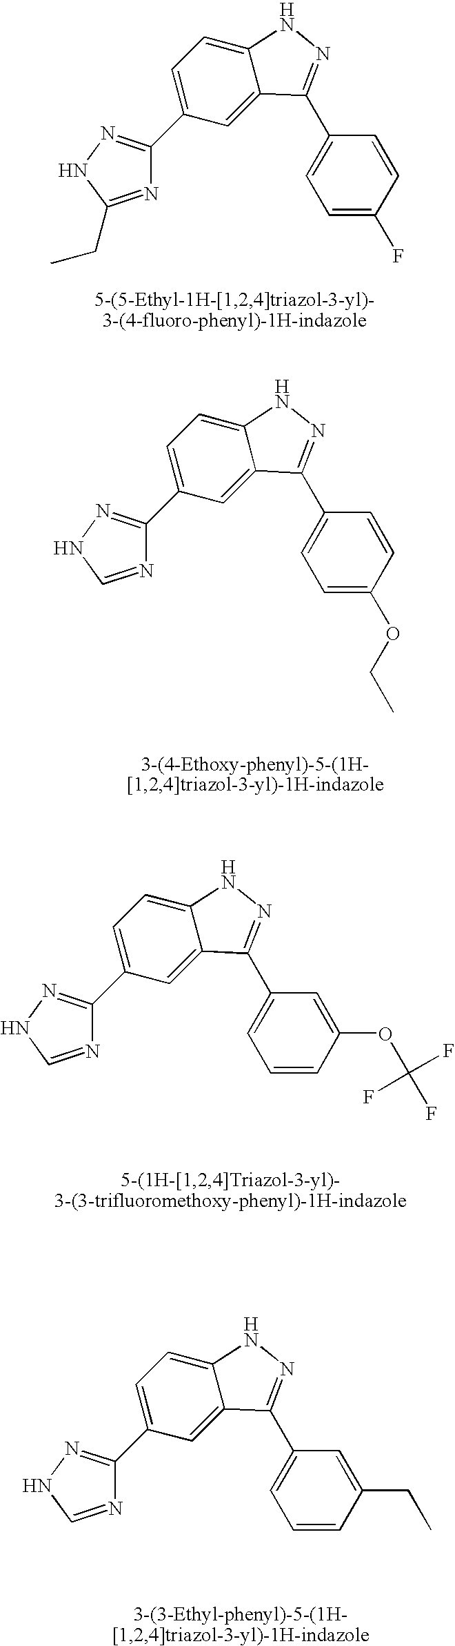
C1=C(C2=NNC(CC)=N2)C=C2C(=C1)NN=C2C1=CC=C(F)C=C1.C1=C(C2=NNC=N2)C=C2C(=C1)NN=C2C1=CC=C(OCC)C=C1.C1=C(C2=NNC=N2)C=C2C(=C1)NN=C2C1=CC=CC(OC(F)(F)F)=C1.C1=C(C2=NNC=N2)C=C2C(=C1)NN=C2C1=CC=CC(CC)=C1
